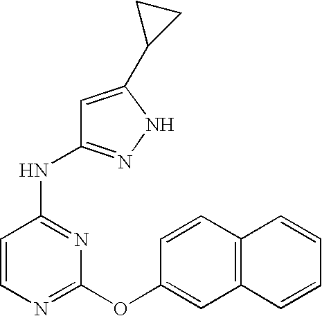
C1=CC(NC2=NNC(C3CC3)=C2)=NC(OC2=CC3=C(C=C2)C=CC=C3)=N1
